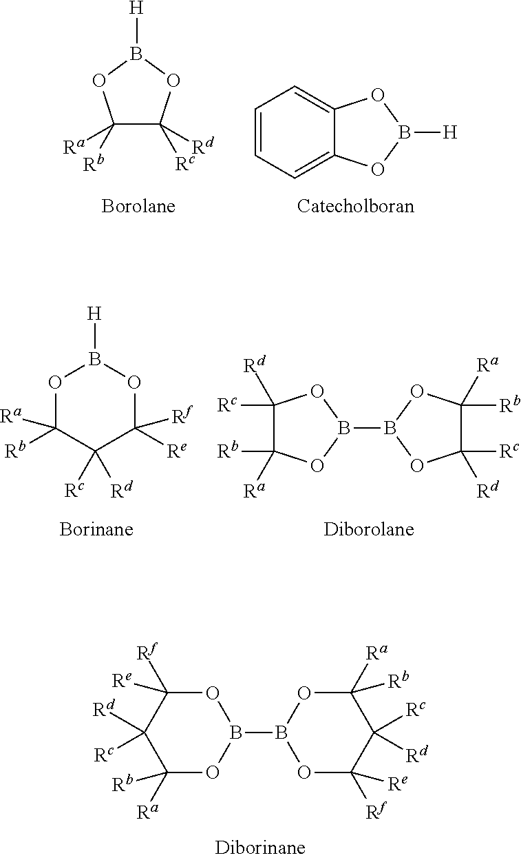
O1C([Rf])([Re])C([Rd])([Rc])C([Ra])([Rb])OB1B1OC([Rf])([Re])C([Rc])([Rd])C([Ra])([Rb])O1.C1=CC=C2C(=C1)OB([H])O2.C1([Rb])([Ra])C([Rc])([Rd])OB([H])O1.C1([Rc])([Rd])C([Rb])([Ra])OB(B2OC([Rc])([Rd])C([Ra])([Rb])O2)O1.O1C([Rb])([Ra])C([Rc])([Rd])C([Re])([Rf])OB1[H]
